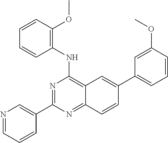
C12=C(NC3=C(OC)C=CC=C3)N=C(C3=CN=CC=C3)N=C1C=CC(C1=CC=CC(OC)=C1)=C2
